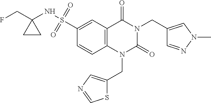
C1(S(=O)(=O)NC2(CF)CC2)=CC2=C(C=C1)N(CC1=CN=CS1)C(=O)N(CC1=CN(C)N=C1)C2=O
